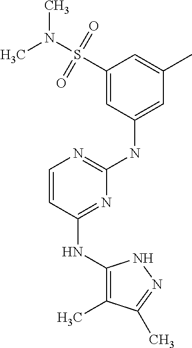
C1(S(N(C)C)(=O)=O)=CC(NC2=NC=CC(NC3=C(C)C(C)=NN3)=N2)=CC(C)=C1
